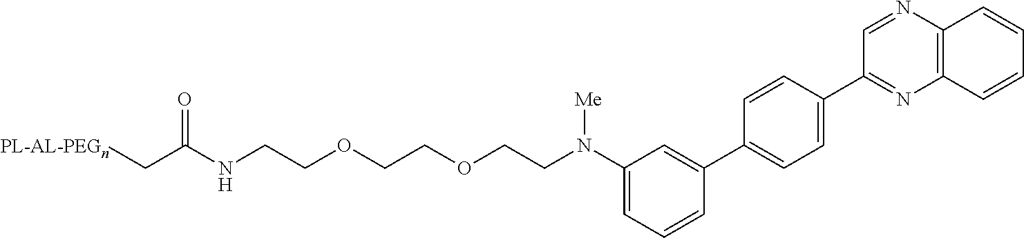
C(COCCOCCNC(C[PL-AL-PEGn])=O)N(C1=CC=CC(C2=CC=C(C3=NC4=C(N=C3)C=CC=C4)C=C2)=C1)[Me]
